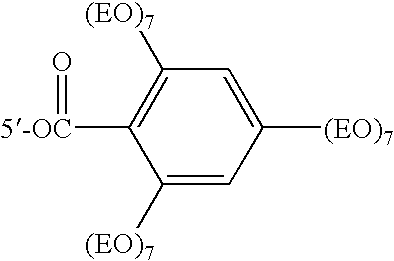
C1([(EO)7])=CC([(EO)7])=CC([(EO)7])=C1[5-OC]=O
